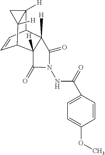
C1=CC2C3([H])C([H])(C1C1([H])C2([H])C1)C(=O)N(NC(=O)C1=CC=C(OC)C=C1)C3=O
